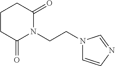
C1CC(=O)N(CCN2C=CN=C2)C(=O)C1
